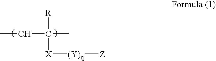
CCC(C)([R])[X][(Y)q][Z]
